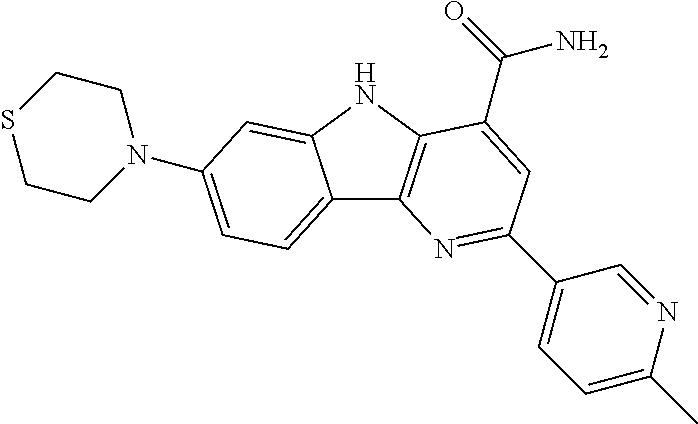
C12=CC=C(N3CCSCC3)C=C1NC1=C2N=C(C2=CC=C(C)N=C2)C=C1C(=O)N
